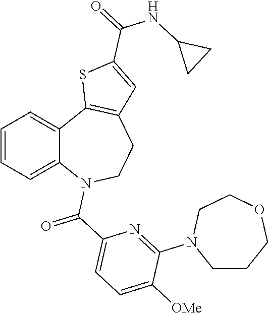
C1=CC=C2C(=C1)C1=C(CCN2C(C2=CC=C([OMe])C(N3CCCOCC3)=N2)=O)C=C(C(NC2CC2)=O)S1
